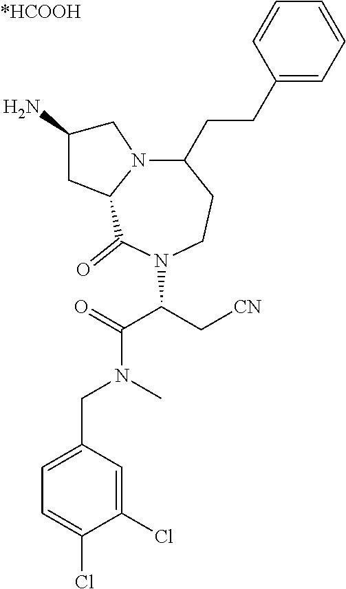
N12C(C(=O)N(C(C[CN])C(=O)N(C)CC3=CC=C(Cl)C(Cl)=C3)CCC1CCC1=CC=CC=C1)CC(N)C2
